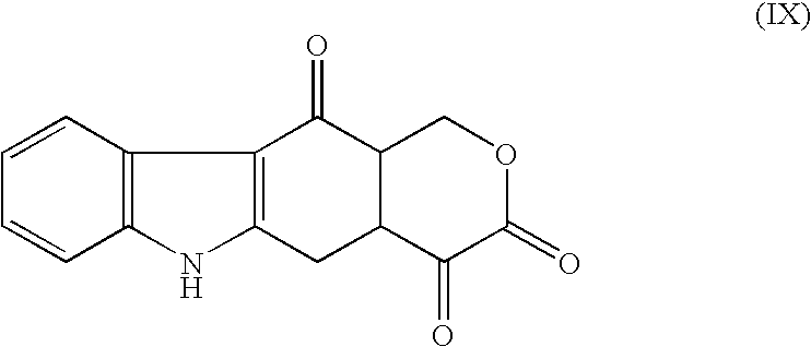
C12=C(C=CC=C1)C1=C(N2)CC2C(C1=O)COC(=O)C2=O
